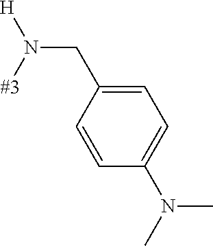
C1(CN([#3])[H])=CC=C(N(C)C)C=C1
